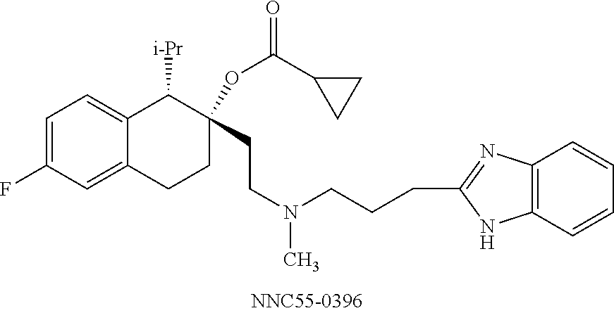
C1=C(F)C=C2C(=C1)C([i-Pr])C(OC(C1CC1)=O)(CCN(CCCC1=NC3=C(N1)C=CC=C3)C)CC2
